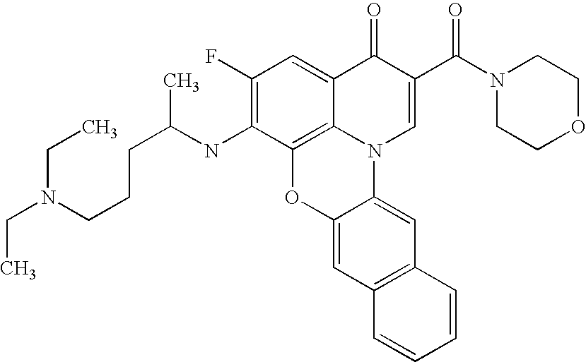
C12=C3C(=CC(F)=C1NC(CCCN(CC)CC)C)C(=O)C(C(N1CCOCC1)=O)=CN3C1=CC3=C(C=C1O2)C=CC=C3
